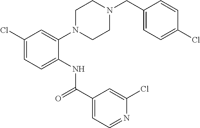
C1(Cl)=CC=C(NC(C2=CC=NC(Cl)=C2)=O)C(N2CCN(CC3=CC=C(Cl)C=C3)CC2)=C1
